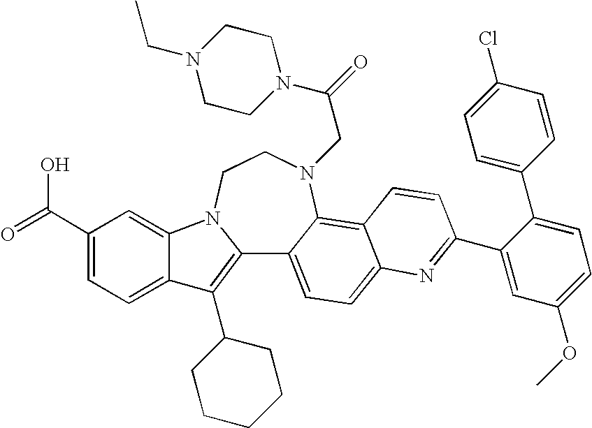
C12=C(C3CCCCC3)C3=CC=C(C(=O)O)C=C3N1CCN(CC(N1CCN(CC)CC1)=O)C1=C3C(=CC=C21)N=C(C1=CC(OC)=CC=C1C1=CC=C(Cl)C=C1)C=C3
